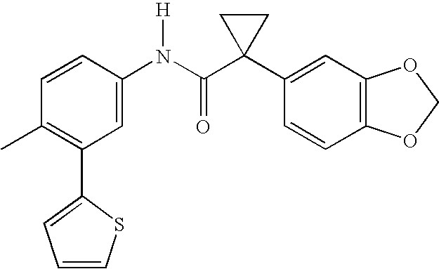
C1=CC(N(C(C2(C3=CC4=C(C=C3)OCO4)CC2)=O)[H])=CC(C2=CC=CS2)=C1C
